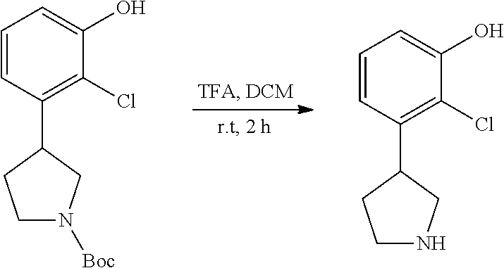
C1=CC(C2CCN([Boc])C2)=C(Cl)C(O)=C1.C1=CC(C2CCNC2)=C(Cl)C(O)=C1
